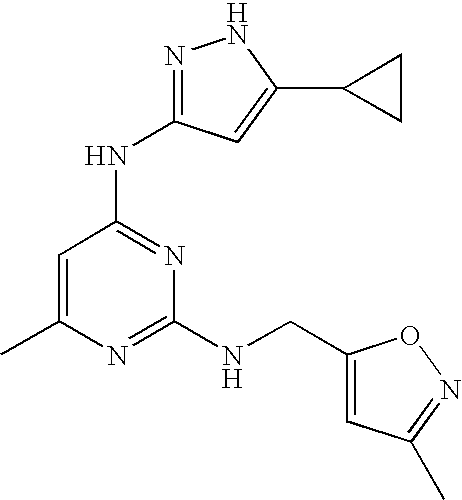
C1=C(C)N=C(NCC2=CC(C)=NO2)N=C1NC1=NNC(C2CC2)=C1
